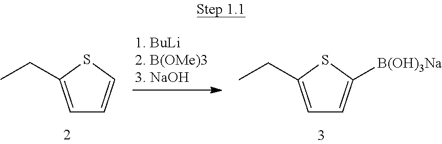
C1=C(CC)SC=C1.C1=C(CC)SC([B(OH)3Na])=C1
